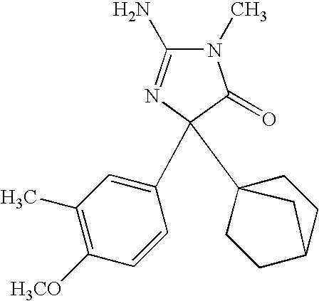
N1(C)C(N)=NC(C2=CC(C)=C([H3CO])C=C2)(C23CCC(CC2)C3)C1=O
